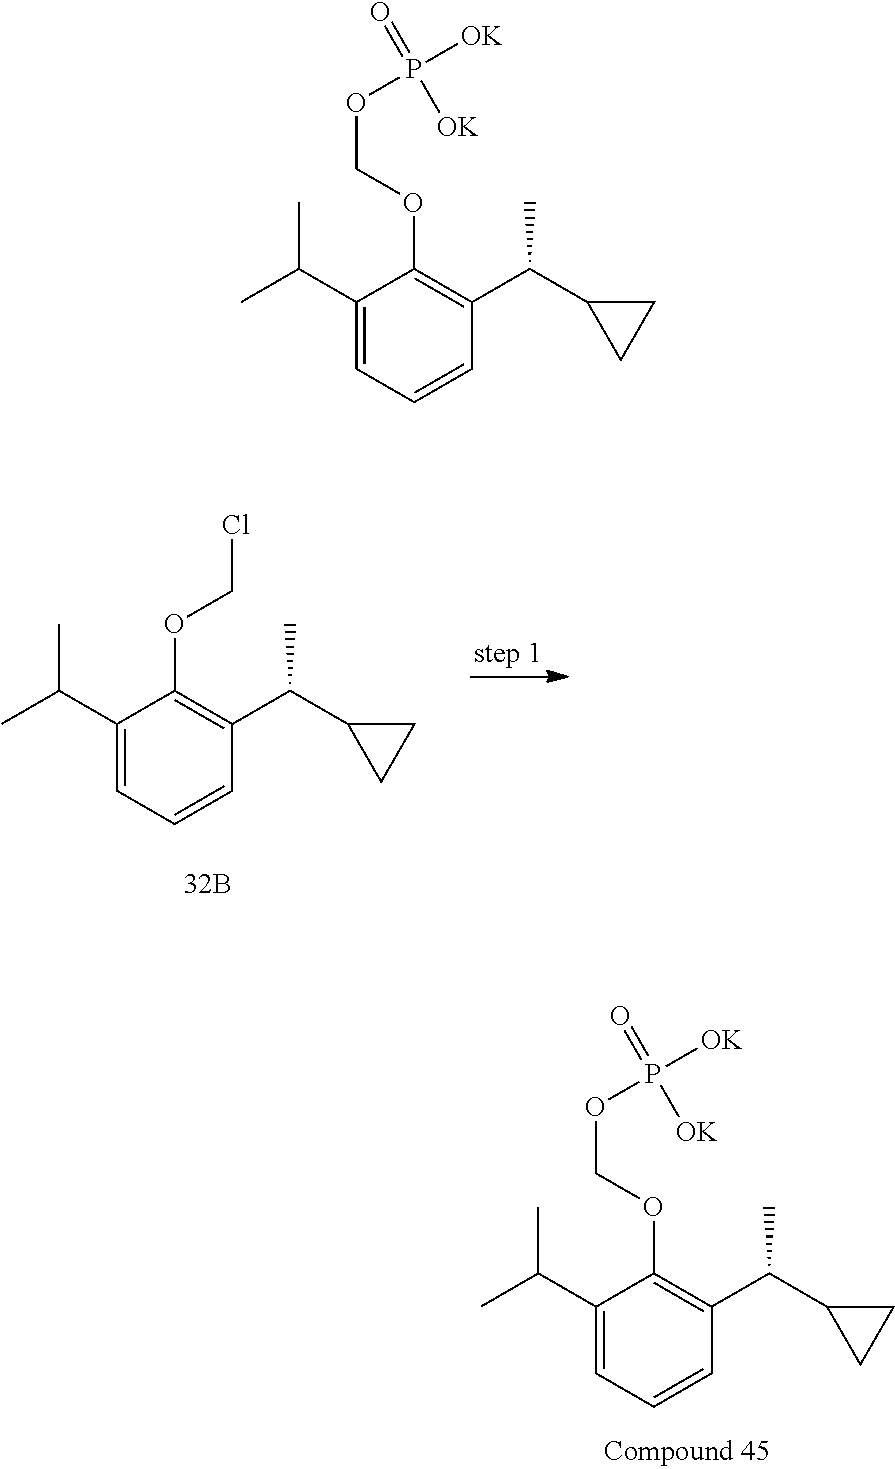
C1(C(C)C)=CC=CC(C(C2CC2)C)=C1OCCl.C1(C(C)C)=CC=CC(C(C2CC2)C)=C1OCOP([OK])(=O)[OK].C1(C(C)C)=CC=CC(C(C2CC2)C)=C1OCOP([OK])(=O)[OK]
